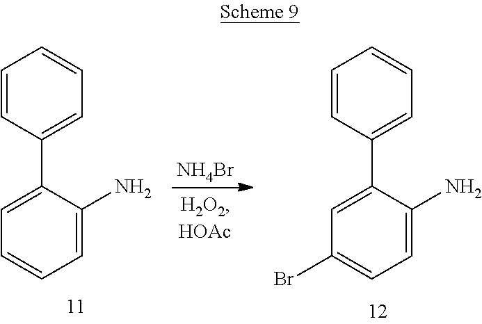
[NH4Br].C1=CC(C2=CC=CC=C2N)=CC=C1.C1=CC(C2=CC(Br)=CC=C2N)=CC=C1
